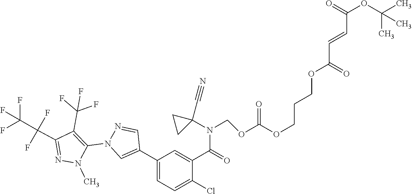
C1(C2=CN(C3=C(C(F)(F)F)C(C(F)(F)C(F)(F)F)=NN3C)N=C2)=CC=C(Cl)C(C(=O)N(C2(C#N)CC2)COC(OCCCOC(C=CC(=O)OC(C)(C)C)=O)=O)=C1
